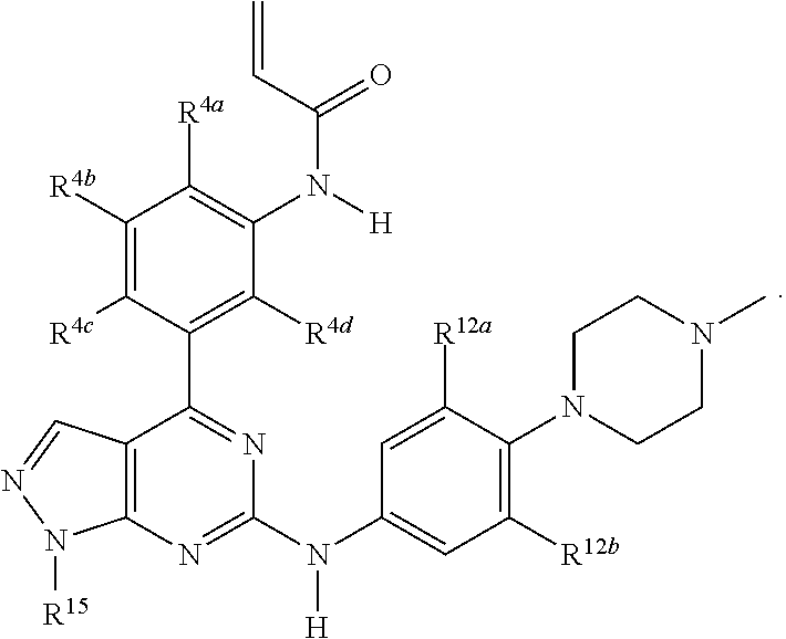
C1([R12b])=C(N2CCN(C)CC2)C([R12a])=CC(N(C2=NC3=C(C(C4=C([R4d])C(N(C(C=C)=O)[H])=C([R4a])C([R4b])=C4[R4c])=N2)C=NN3[R15])[H])=C1
